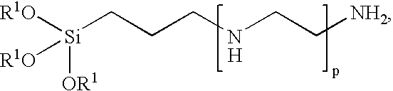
[R1O][Si](CCCNCC[NH2])([R1O])[OR1].[H]
